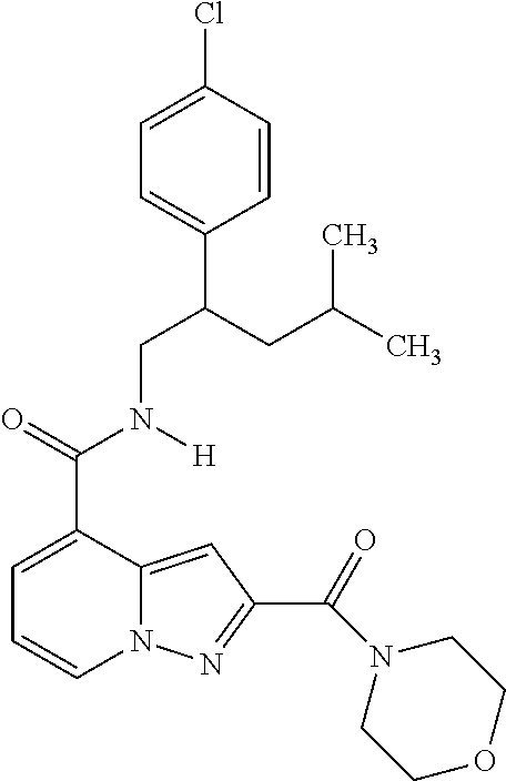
C1=C(C(=O)N(CC(C2=CC=C(Cl)C=C2)CC(C)C)[H])C2=CC(C(=O)N3CCOCC3)=NN2C=C1
